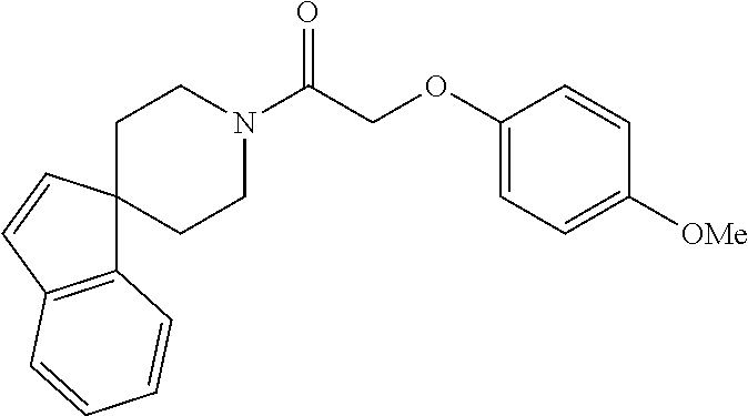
C1(OCC(N2CCC3(CC2)C2=C(C=C3)C=CC=C2)=O)=CC=C([OMe])C=C1
